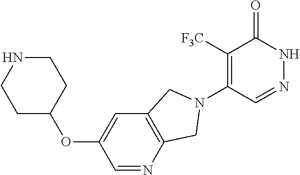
C1([F3C])=C(N2CC3=C(C=C(OC4CCNCC4)C=N3)C2)C=NNC1=O
